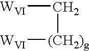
C([(CH2)g][WVI])[WVI]
